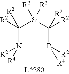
C(N([R2])[R4])([Si](C(P([R2])[R4])([R2])[R2])([R2])[R2])([R2])[R2]
